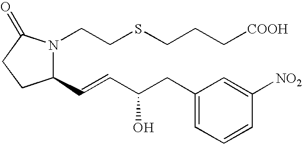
N1(CCSCCC[COOH])C(C=CC(CC2=CC=CC([NO2])=C2)O)CCC1=O
